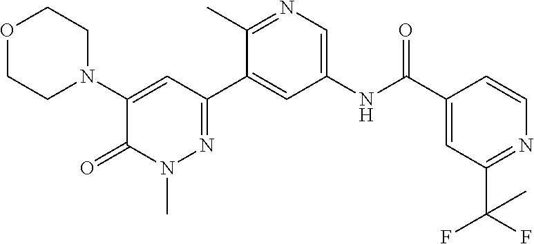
O1CCN(C2=CC(C3=CC(NC(C4=CC(C(F)(F)C)=NC=C4)=O)=CN=C3C)=NN(C)C2=O)CC1
